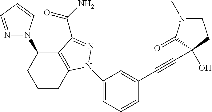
C1CC2=C(C(N3N=CC=C3)C1)C(C(=O)N)=NN2C1=CC=CC(C#CC2(O)C(=O)N(C)CC2)=C1
